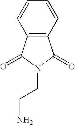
C12=C(C=CC=C1)C(=O)N(CCN)C2=O
